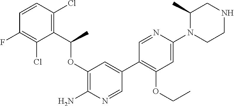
C1(OC(C2=C(Cl)C=CC(F)=C2Cl)C)=C(N)N=CC(C2=C(OCC)C=C(N3CCNCC3C)N=C2)=C1
